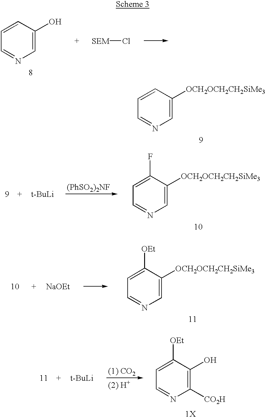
C1=C([OCH2OCH2CH2SiMe3])C=CC=N1.C1=C([OCH2OCH2CH2SiMe3])C(F)=CC=N1.C1=C([OCH2OCH2CH2SiMe3])C([OEt])=CC=N1.[1X].C1([CO2H])=C(O)C([OEt])=CC=N1.C1=C(O)C=CC=N1.[SEM]Cl
